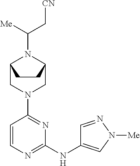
C1=CN=C(NC2=CN([Me])N=C2)N=C1N1CC2N(C([Me])C[CN])C(C1)CC2
